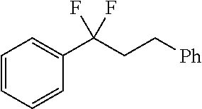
C1(C(CC[Ph])(F)F)=CC=CC=C1
